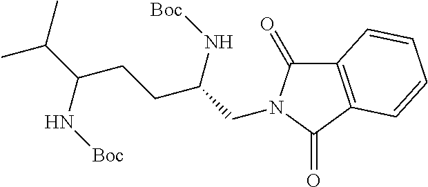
C12=C(C(=O)N(CC(CCC(C(C)C)N[Boc])N[Boc])C1=O)C=CC=C2
